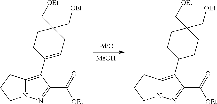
[Pd/C].[MeOH].C12=C(C3=CCC(C[OEt])(C[OEt])CC3)C(C([OEt])=O)=NN1CCC2.C12=C(C3CCC(C[OEt])(C[OEt])CC3)C(C([OEt])=O)=NN1CCC2
